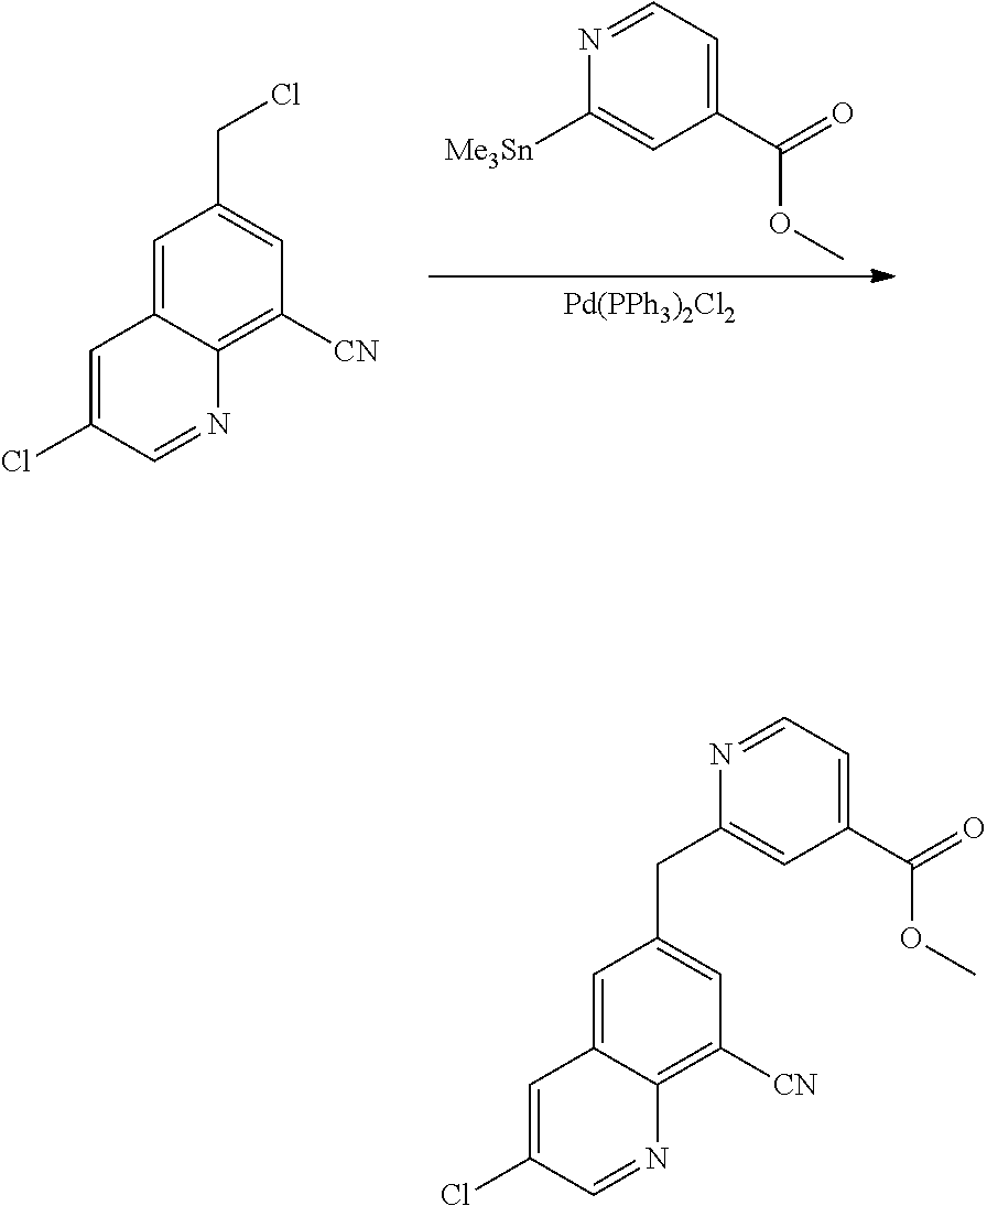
[Pd(PPh3)2Cl2].[Me3Sn]C1=CC(C(=O)OC)=CC=N1.C1=C2C(=C([CN])C=C1CCl)N=CC(Cl)=C2.C1=C2C(=C([CN])C=C1CC1=CC(C(=O)OC)=CC=N1)N=CC(Cl)=C2
